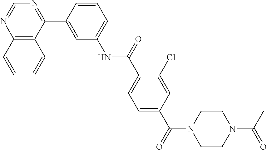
C12=C(C(C3=CC(NC(C4=CC=C(C(N5CCN(C(C)=O)CC5)=O)C=C4Cl)=O)=CC=C3)=NC=N1)C=CC=C2
